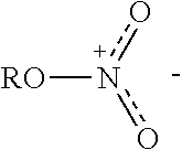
[RO]n(o)o.[-]
